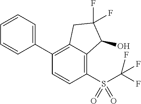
C1(C2=C3C(=C(S(C(F)(F)F)(=O)=O)C=C2)C(O)C(F)(F)C3)=CC=CC=C1
